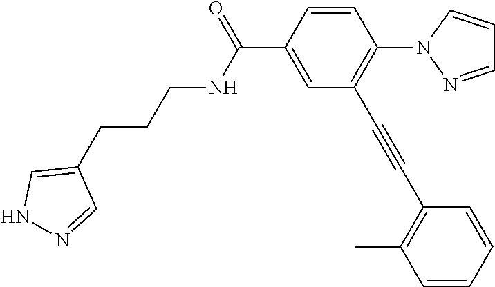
C1=CC(C(=O)NCCCC2=CNN=C2)=CC(C#CC2=C(C)C=CC=C2)=C1N1N=CC=C1
